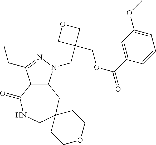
C12=C(CC3(CNC1=O)CCOCC3)N(CC1(COC(=O)C3=CC(OC)=CC=C3)COC1)N=C2CC
